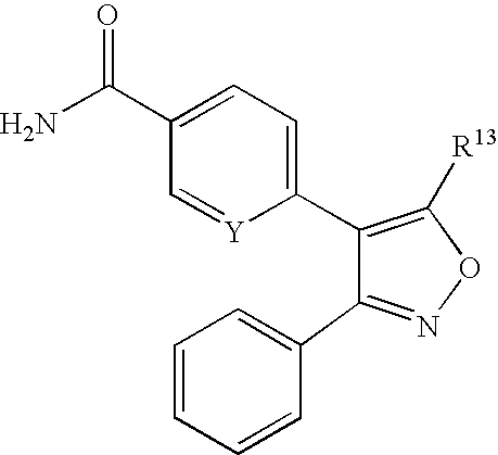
NC(C1=CC=C(C2=C([R13])ON=C2C2=CC=CC=C2)[Y]=C1)=O
